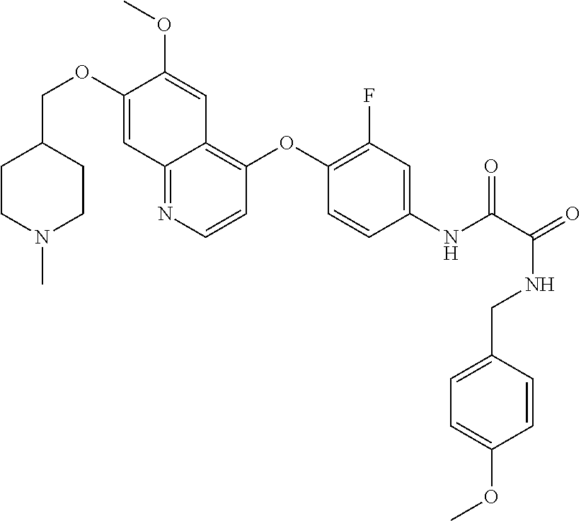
C1CN(C)CCC1COC1=CC2=NC=CC(OC3=C(F)C=C(NC(=O)C(NCC4=CC=C(OC)C=C4)=O)C=C3)=C2C=C1OC
